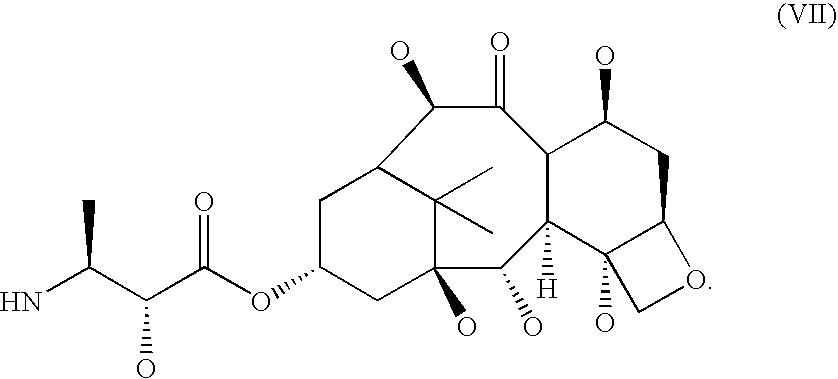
C1C(OC(=O)C(O)C(C)N)CC2(O)C(C)(C)C1C(O)C(=O)C1C([H])(C2O)C2(O)C(CC1O)OC2
